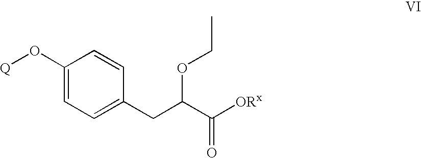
C1(O[Q])=CC=C(CC(C([ORx])=O)OCC)C=C1
